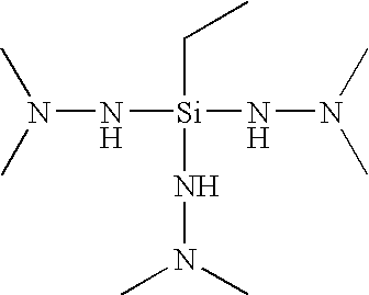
N(N[Si](NN(C)C)(NN(C)C)CC)(C)C
